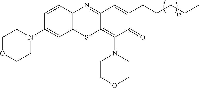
C1(N2CCOCC2)=CC2=C(C=C1)N=C1C(=C(N3CCOCC3)C(=O)C(CCCCC)=C1)S2
